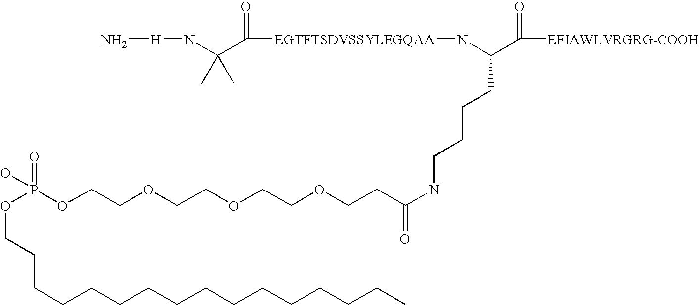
C(N[EGTFTSDVSSYLEGQAA]C(=O)C(N[H]N)(C)C)(C([EFIAWLVRGRG-COOH])=O)CCCCNC(=O)CCOCCOCCOCCOP(OCCCCCCCCCCCCCCCC)(=O)O
